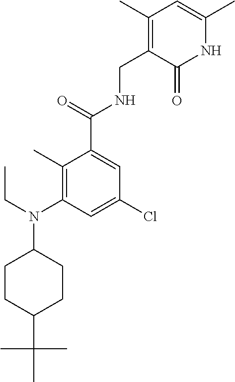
C1(C)=C(CNC(C2=CC(Cl)=CC(N(CC)C3CCC(C(C)(C)C)CC3)=C2C)=O)C(=O)NC(C)=C1
